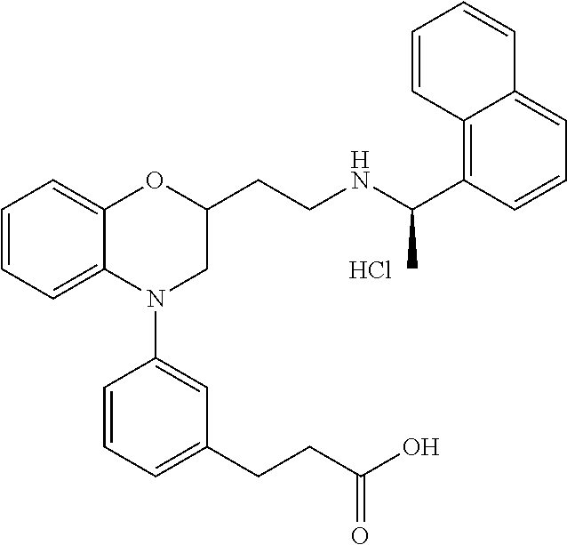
Cl.C1=CC=C2C(=C1)OC(CCNC(C1=C3C(=CC=C1)C=CC=C3)C)CN2C1=CC(CCC(O)=O)=CC=C1
